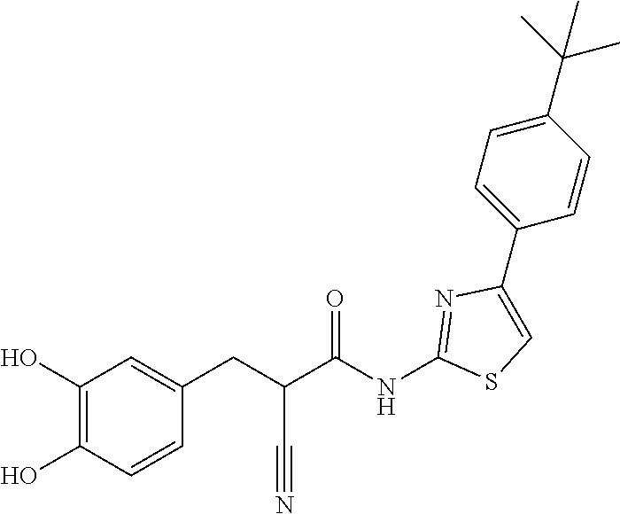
C1(C2=CC=C(C(C)(C)C)C=C2)=CSC(NC(C(CC2=CC(O)=C(O)C=C2)C#N)=O)=N1
